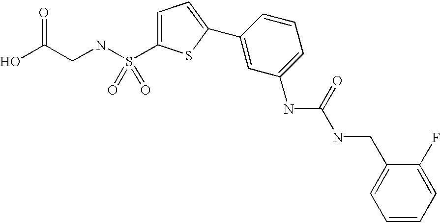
OC(CNS(=O)(=O)C1=CC=C(C2=CC(NC(NCC3=CC=CC=C3F)=O)=CC=C2)S1)=O
